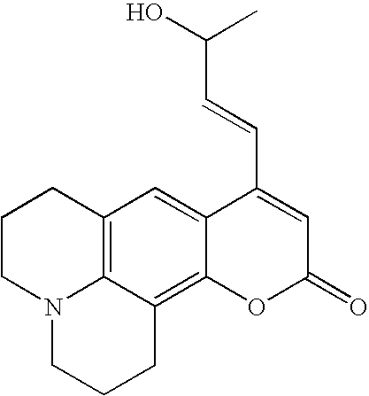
C12=CC3=C4C(=C1OC(=O)C=C2C=CC(O)C)CCCN4CCC3
